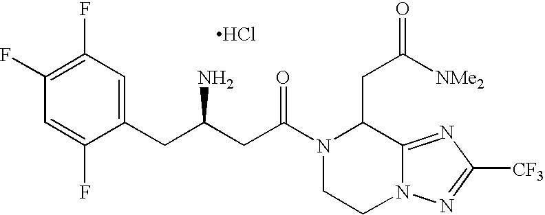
C1(CC(CC(N2CCN3C(=NC([CF3])=N3)C2CC(=O)[NMe2])=O)N)=CC(F)=C(F)C=C1F.Cl
